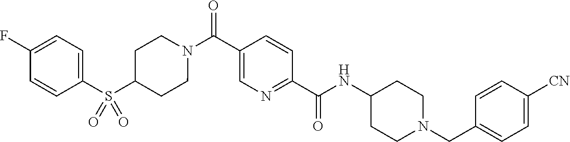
N(C(C1=NC=C(C(=O)N2CCC(S(C3=CC=C(F)C=C3)(=O)=O)CC2)C=C1)=O)C1CCN(CC2=CC=C([CN])C=C2)CC1
